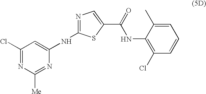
C1=C(C)C(NC(=O)C2=CN=C(NC3=CC(Cl)=NC([Me])=N3)S2)=C(Cl)C=C1
